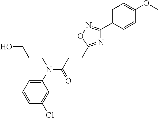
C1(N(C(=O)CCC2=NC(C3=CC=C(OC)C=C3)=NO2)CCCO)=CC=CC(Cl)=C1
